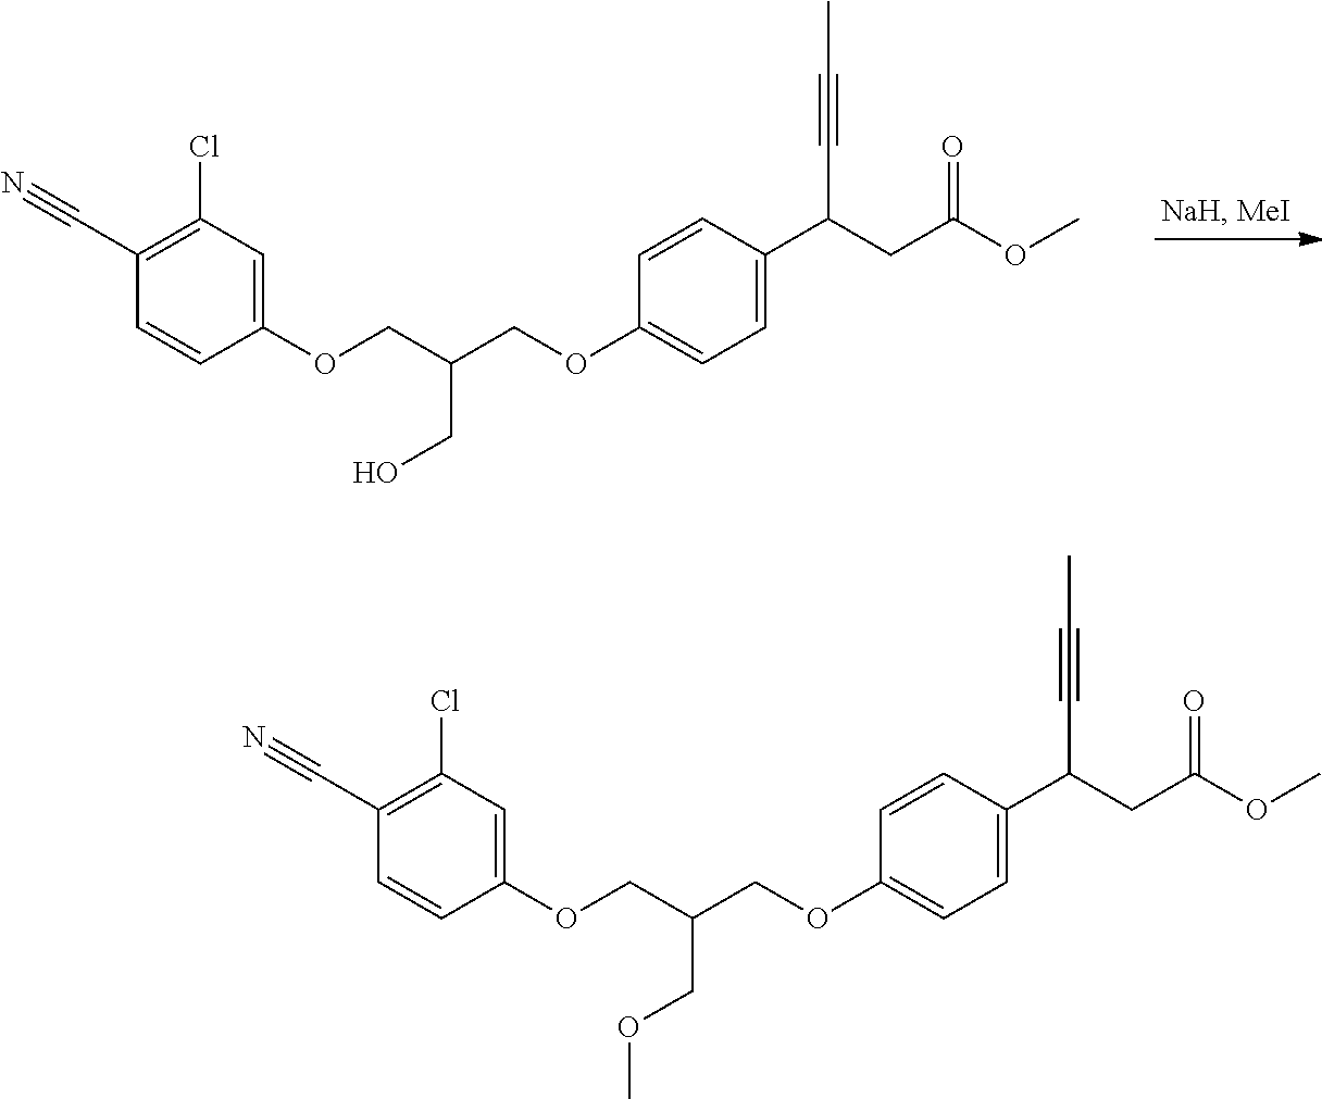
N#CC1=C(Cl)C=C(OCC(COC2=CC=C(C(CC(=O)OC)C#CC)C=C2)CO)C=C1.N#CC1=C(Cl)C=C(OCC(COC2=CC=C(C(CC(=O)OC)C#CC)C=C2)COC)C=C1
